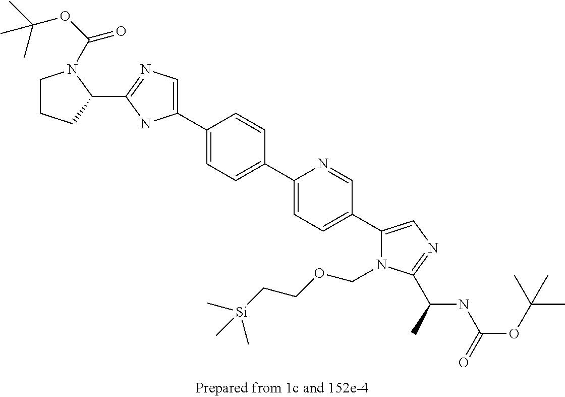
C1(C2=CC=C(C3=CC=C(C4=CN=C(C(NC(OC(C)(C)C)=O)C)N4COCC[Si](C)(C)C)C=N3)C=C2)=CN=C(C2N(C(=O)OC(C)(C)C)CCC2)N1
